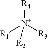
[R1][N+]([R3])([R4])[R2]
